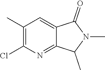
C1(C)=C(Cl)N=C2C(=C1)C(=O)N(C)C2C
